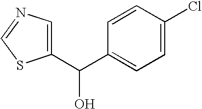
C1(C(C2=CC=C(Cl)C=C2)O)=CN=CS1
